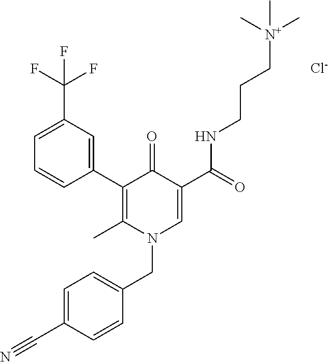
C1(C2=C(C)N(CC3=CC=C(C#N)C=C3)C=C(C(NCCC[N+](C)(C)C)=O)C2=O)=CC(C(F)(F)F)=CC=C1.[Cl-]
